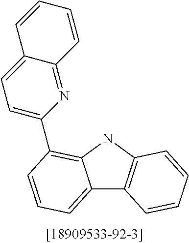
C12=CC=CC(C3=CC=C4C(=N3)C=CC=C4)=C1NC1=C2C=CC=C1
